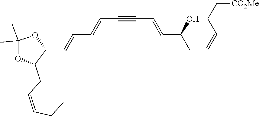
C(C#CC=CC(CC=CCC[CO2Me])O)=CC=CC1OC(C)(C)OC1CC=CCC
